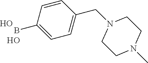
C1=C(CN2CCN(C)CC2)C=CC(B)=C1.O.O
